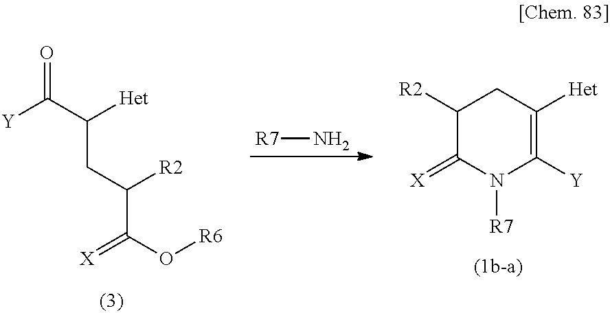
C(C(CC(C(O[R6])=[X])[R2])[Het])([Y])=O.[R7]N.C1([R2])C(=[X])N([R7])C([Y])=C([Het])C1
